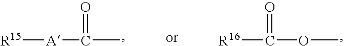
[R15][A]C(C)=O.[R16]C(OC)=O
